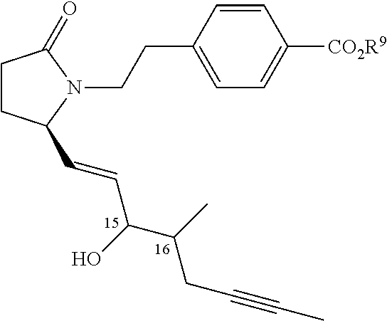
C1CC(C=CC(C(C)CC#CC)O)N(CCC2=CC=C([CO2R9])C=C2)C1=O
